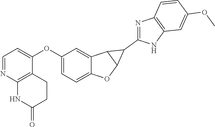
C1(OC2=CC=NC3=C2CCC(=O)N3)=CC=C2C(=C1)C1C(O2)C1C1=NC2=C(N1)C=C(OC)C=C2
